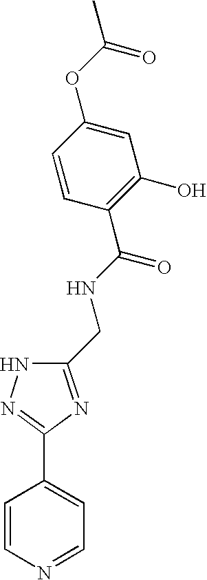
C1=CN=CC=C1C1=NNC(CNC(=O)C2=C(O)C=C(OC(C)=O)C=C2)=N1
